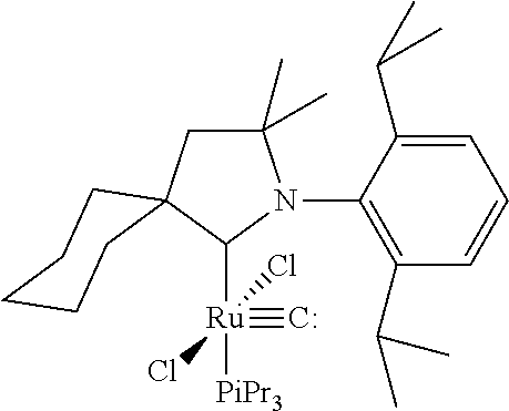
C1(C)(C)CC2(C([Ru]([PiPr3])(#[C:])(Cl)Cl)N1C1=C(C(C)C)C=CC=C1C(C)C)CCCCC2
